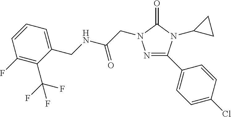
N1=C(C2=CC=C(Cl)C=C2)N(C2CC2)C(=O)N1CC(=O)NCC1=CC=CC(F)=C1C(F)(F)F
